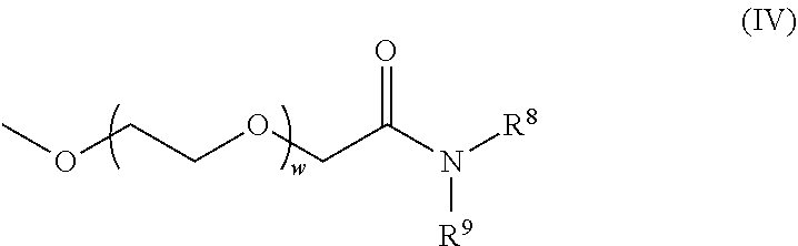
O(CCOCC(N([R8])[R9])=O)C
